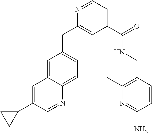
C1(CC2=CC(C(=O)NCC3=C(C)N=C(N)C=C3)=CC=N2)=CC=C2C(=C1)C=C(C1CC1)C=N2
